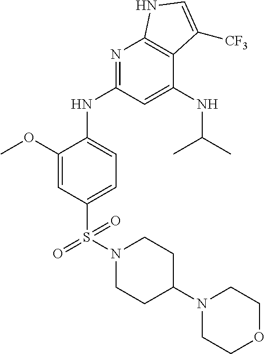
S(=O)(=O)(C1=CC=C(NC2=NC3=C(C(NC(C)C)=C2)C([CF3])=CN3)C(OC)=C1)N1CCC(N2CCOCC2)CC1
